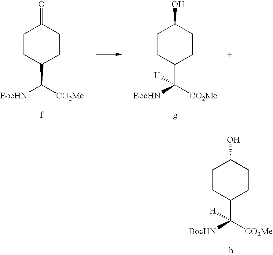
C1(O)CCC(C([CO2Me])([BocHN])[H])CC1.C1(=O)CCC(C([CO2Me])[BocHN])CC1.C1(O)CCC(C([CO2Me])([BocHN])[H])CC1
